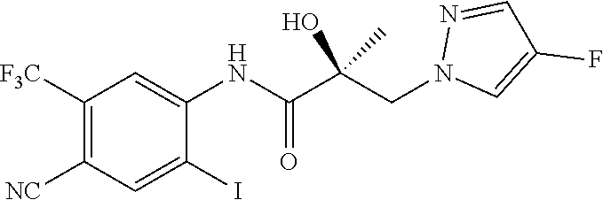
C1(I)=CC([NC])=C([F3C])C=C1NC(C(CN1C=C(F)C=N1)(O)C)=O
